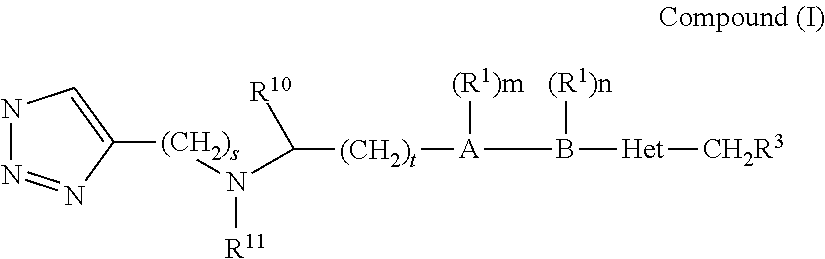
C([(CH2)t][A](B([Het][CH2R3])[(R1)n])[(R1)m])(N([(CH2)s]C1=CNN=N1)[R11])[R10]
